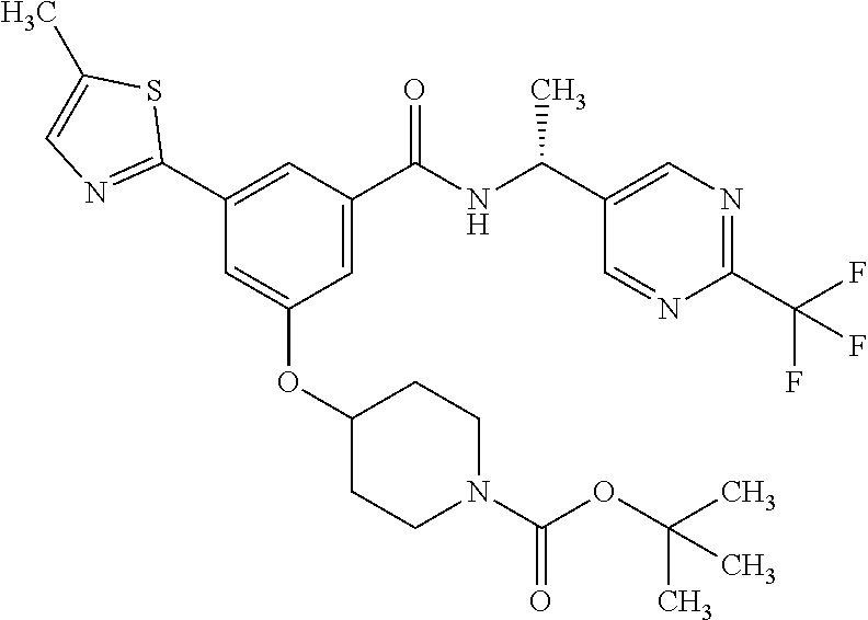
C1(C2=NC=C(C)S2)=CC(C(NC(C2=CN=C(C(F)(F)F)N=C2)C)=O)=CC(OC2CCN(C(OC(C)(C)C)=O)CC2)=C1
